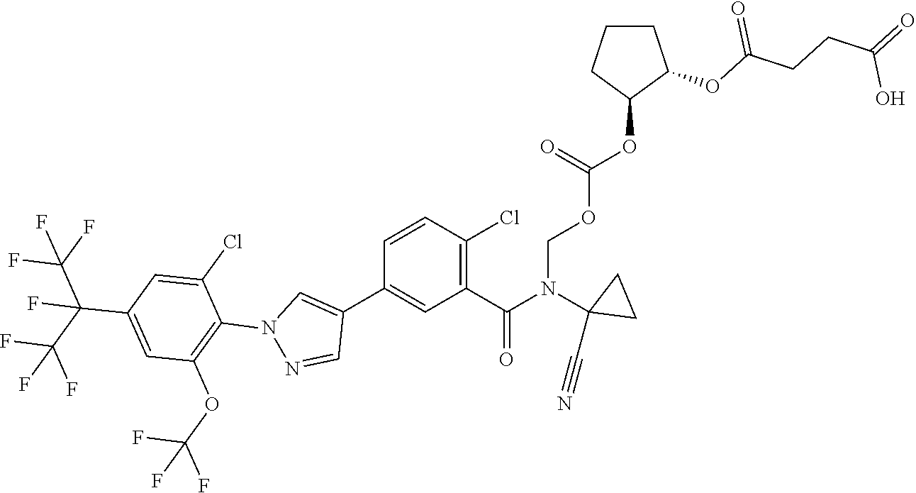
O(CN(C(=O)C1=C(Cl)C=CC(C2=CN(C3=C(OC(F)(F)F)C=C(C(C(F)(F)F)(C(F)(F)F)F)C=C3Cl)N=C2)=C1)C1(C#N)CC1)C(OC1C(OC(CCC(=O)O)=O)CCC1)=O
